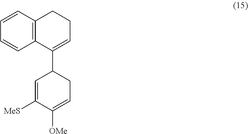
C1=CC2=C(C=C1)C(C1C=C([MeS])C([OMe])=CC1)=CCC2
